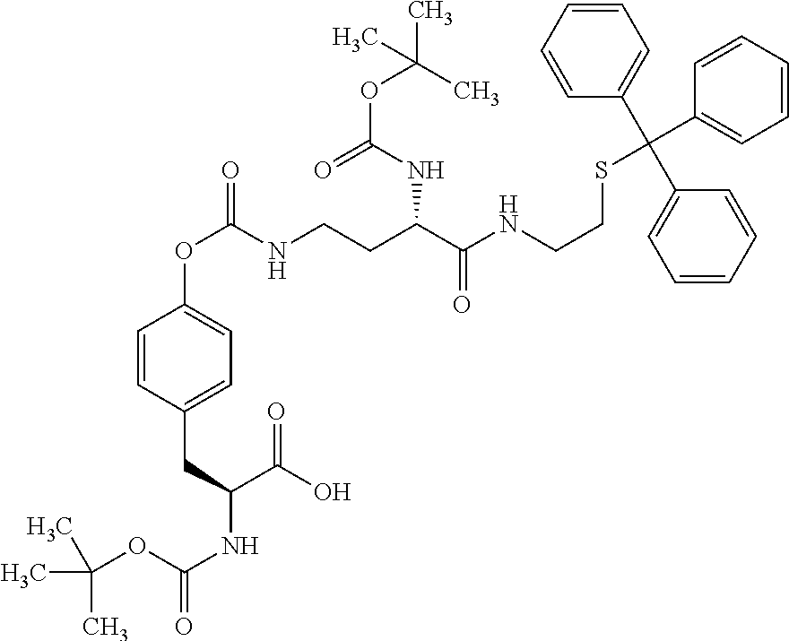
C1=CC(CC(NC(=O)OC(C)(C)C)C(O)=O)=CC=C1OC(NCCC(C(NCCSC(C1=CC=CC=C1)(C1=CC=CC=C1)C1=CC=CC=C1)=O)NC(OC(C)(C)C)=O)=O
